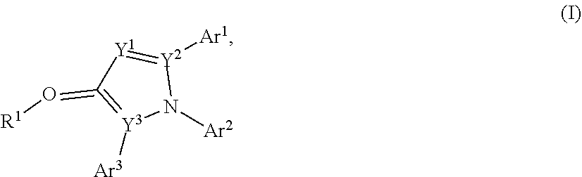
O(=C1=[Y3]([Ar3])N([Ar2])[Y2]([Ar1])=[Y1]1)[R1]
